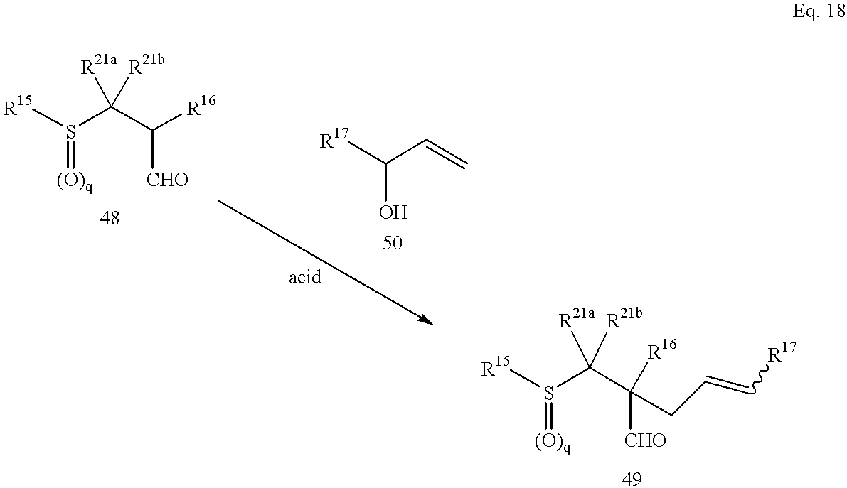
C(C([R16])[CHO])([R21b])([R21a])S(=[(O)q])[R15].[R17]C(C=C)O.C(C([CHO])([R16])CC=C[R17])([R21b])([R21a])S(=[(O)q])[R15]
